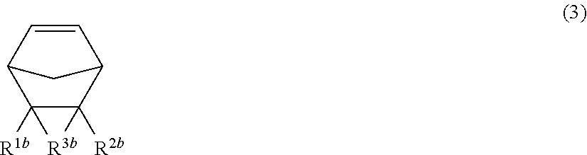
C12([R1b])C([R2b])(C3C=CC1C3)[R3b]2
